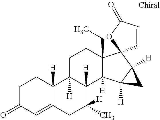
C1C(=O)C=C2C([H])(C1)C1([H])C([H])(C([H])(C)C2)C2([H])C(CC)(CC1)C1(C3([H])C2([H])C3)C=CC(=O)O1
